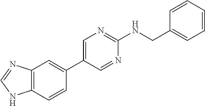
C12=C(C=CC(C3=CN=C(NCC4=CC=CC=C4)N=C3)=C1)NC=N2
